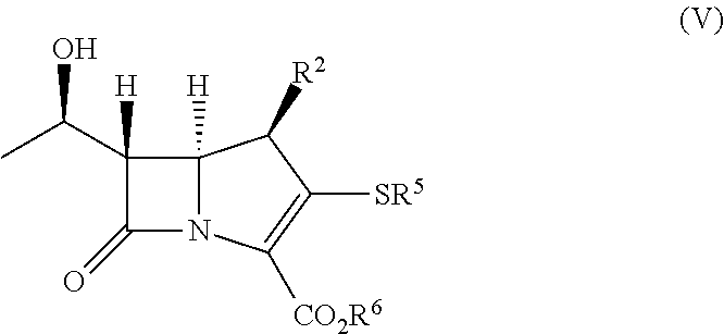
C12([H])N(C([CO2R6])=C([SR5])C1[R2])C(=O)C2([H])C(C)O
